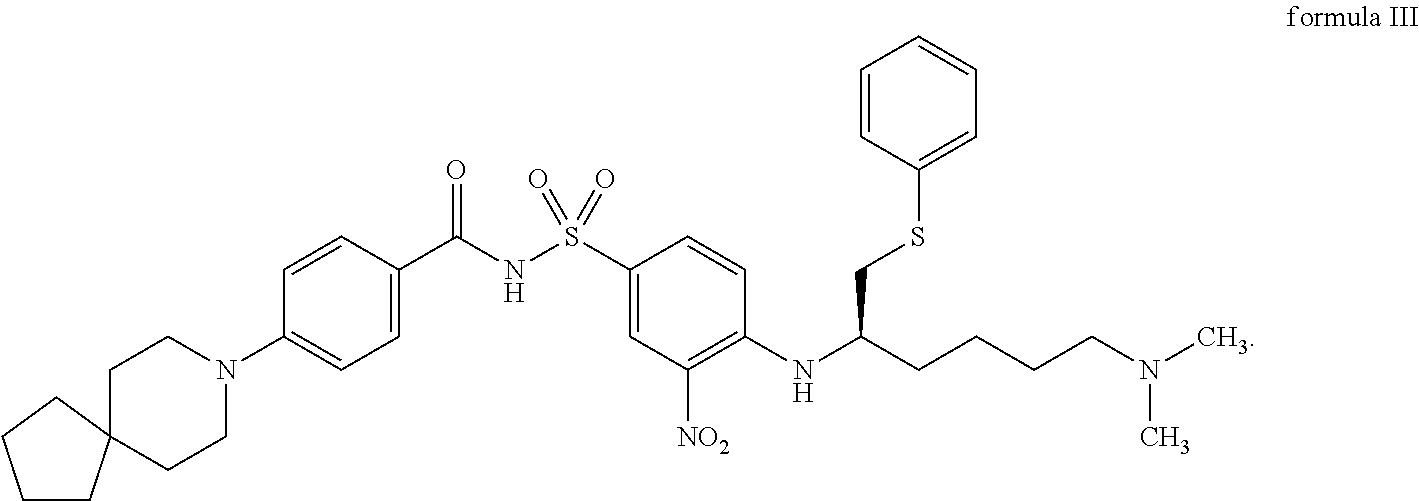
C1CN(C2=CC=C(C(NS(C3=CC([NO2])=C(NC(CSC4=CC=CC=C4)CCCCN(C)C)C=C3)(=O)=O)=O)C=C2)CCC12CCCC2
